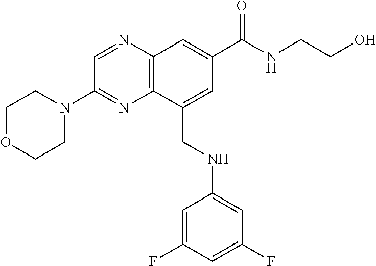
C1OCCN(C2=NC3=C(N=C2)C=C(C(=O)NCCO)C=C3CNC2=CC(F)=CC(F)=C2)C1
